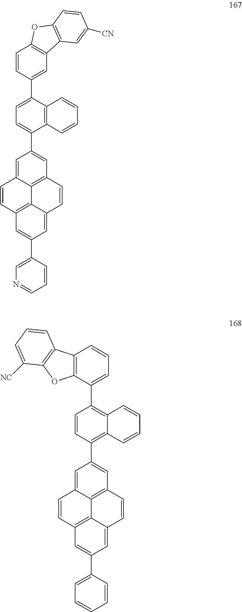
C12=C3C=C(C4=CN=CC=C4)C=C1C=CC1=C2C(=CC(C2=CC=C(C4=CC5=C(C=C4)OC4=C5C=C([CN])C=C4)C4=C2C=CC=C4)=C1)C=C3.C12=C3C=C(C4=CC=CC=C4)C=C1C=CC1=C2C(=CC(C2=C4C(=C(C5=CC=CC6=C5OC5=C6C=CC=C5[NC])C=C2)C=CC=C4)=C1)C=C3
